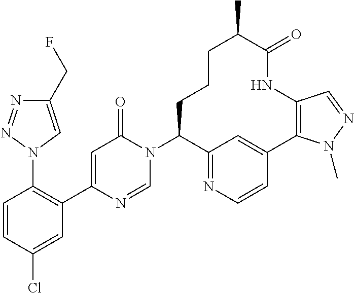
C1(CF)=CN(C2=C(C3=CC(=O)N(C4C5=NC=CC(=C5)C5=C(C=NN5C)NC(=O)C(C)CCC4)C=N3)C=C(Cl)C=C2)N=N1
